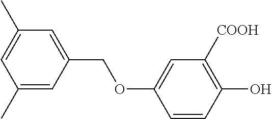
C1(C)=CC(COC2=CC([COOH])=C(O)C=C2)=CC(C)=C1
